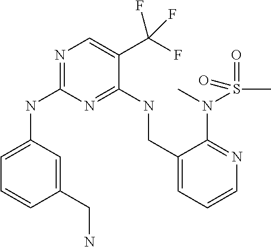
C1=C(NC2=NC=C(C(F)(F)F)C(NCC3=CC=CN=C3N(C)S(C)(=O)=O)=N2)C=C(CN)C=C1
